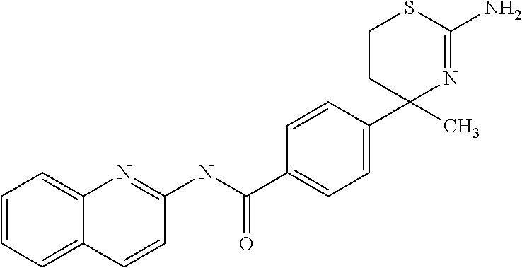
C1=C(C(NC2=NC3=CC=CC=C3C=C2)=O)C=CC(C2(C)N=C(N)SCC2)=C1
